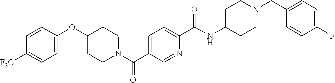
N(C(C1=CC=C(C(=O)N2CCC(OC3=CC=C([CF3])C=C3)CC2)C=N1)=O)C1CCN(CC2=CC=C(F)C=C2)CC1
